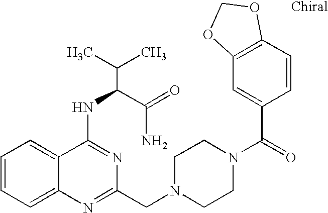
C1=CC=C2C(=C1)C(NC(C(N)=O)C(C)C)=NC(CN1CCN(C(=O)C3=CC4=C(C=C3)OCO4)CC1)=N2
